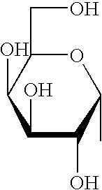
O1C(CO)C(O)C(O)C(O)C1C
